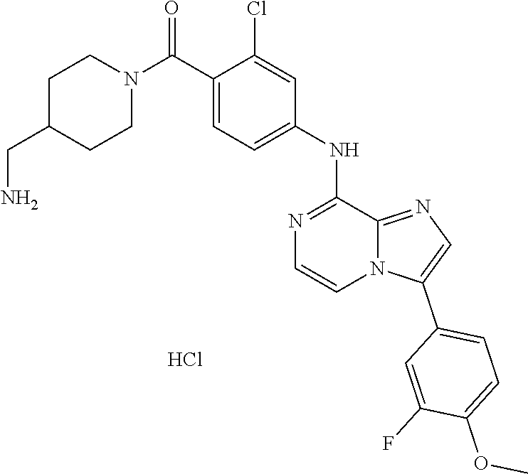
Cl.N1(C(C2=CC=C(NC3=NC=CN4C3=NC=C4C3=CC=C(OC)C(F)=C3)C=C2Cl)=O)CCC(CN)CC1
